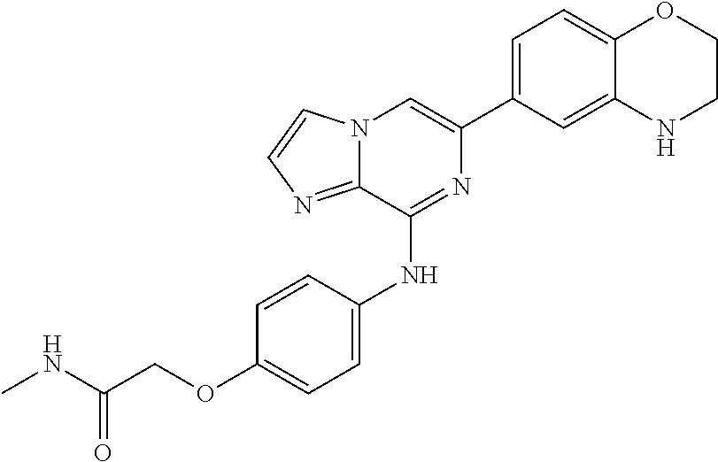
C1(C2=CC=C3C(=C2)NCCO3)=CN2C(=NC=C2)C(NC2=CC=C(OCC(NC)=O)C=C2)=N1
